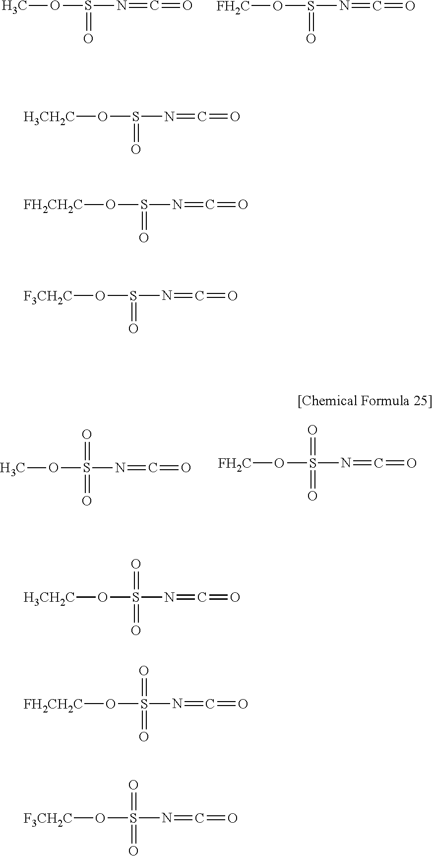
COS(N=C=O)=O.[FH2C]OS(N=C=O)=O.COS(N=C=O)(=O)=O.[FH2C]OS(N=C=O)(=O)=O.[F3CH2C]OS(N=C=O)(=O)=O.[F3CH2C]OS(N=C=O)=O.[H3CH2C]OS(N=C=O)=O.[FH2CH2C]OS(N=C=O)=O.[FH2CH2C]OS(N=C=O)(=O)=O.[H3CH2C]OS(N=C=O)(=O)=O
